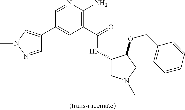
C1(C2=CN(C)N=C2)=CC(C(=O)NC2CN(C)CC2OCC2=CC=CC=C2)=C(N)N=C1
